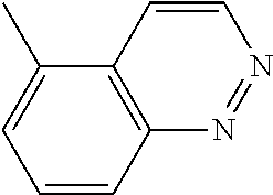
C1(C)=CC=CC2=C1C=CN=N2
